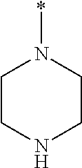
C1CNCCN1*
